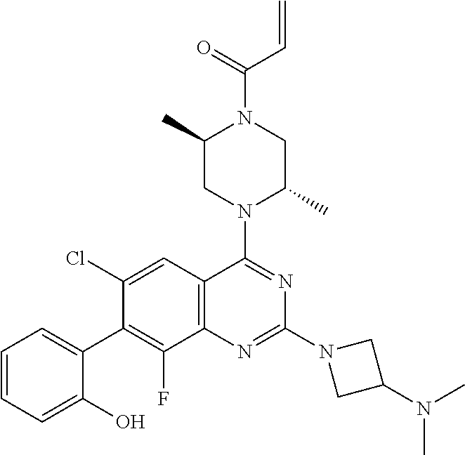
C1=CC=C(O)C(C2=C(F)C3=C(C=C2Cl)C(N2C(C)CN(C(=O)C=C)C(C)C2)=NC(N2CC(N(C)C)C2)=N3)=C1
